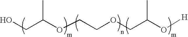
OCC(OCCOCC(O[H])C)C
